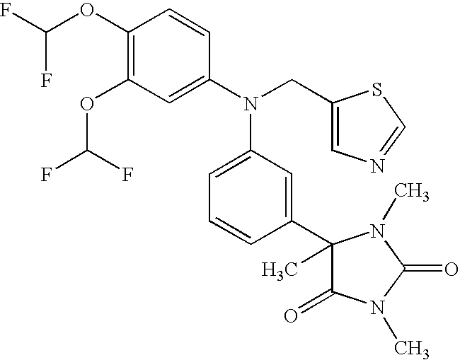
C1(OC(F)F)=C(OC(F)F)C=C(N(CC2=CN=CS2)C2=CC=CC(C3(C)C(=O)N(C)C(=O)N3C)=C2)C=C1
